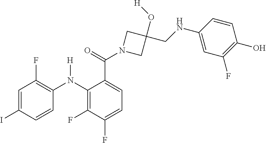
C1=C(I)C=CC(N(C2=C(F)C(F)=CC=C2C(N2CC(O[H])(CNC3=CC(F)=C(O)C=C3)C2)=O)[H])=C1F
